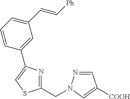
C1(CN2N=CC([COOH])=C2)=NC(C2=CC(C=C[Ph])=CC=C2)=CS1
